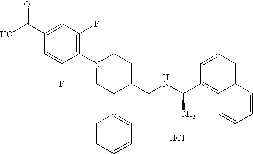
Cl.C1(N2CC(C3=CC=CC=C3)C(CNC(C3=C4C(=CC=C3)C=CC=C4)C)CC2)=C(F)C=C(C(O)=O)C=C1F
